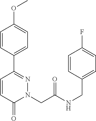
C1=CC(C2=NN(CC(NCC3=CC=C(F)C=C3)=O)C(=O)C=C2)=CC=C1OC
